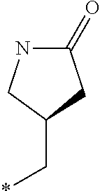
C1(=O)NCC(C*)C1
